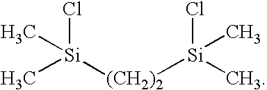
C[Si]([(CH2)2][Si](C)(Cl)C)(Cl)C
